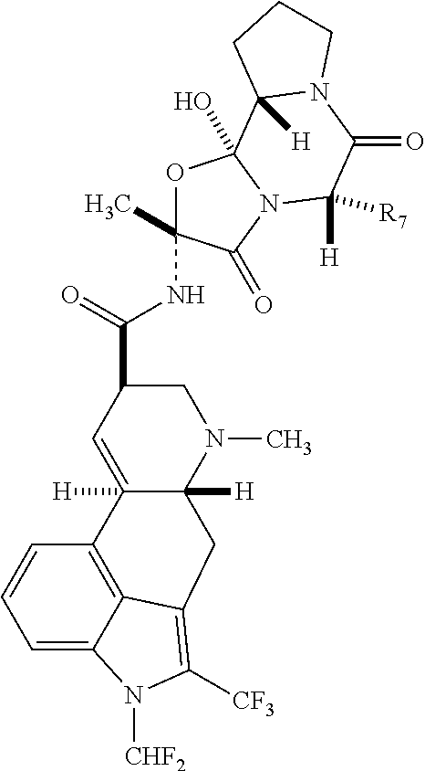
C12=CC=CC3=C1C(=C([CF3])N2[CHF2])CC1([H])C3([H])=CC(C(=O)NC2(C)OC3(O)N(C2=O)C([H])([R7])C(=O)N2C3([H])CCC2)CN1C
